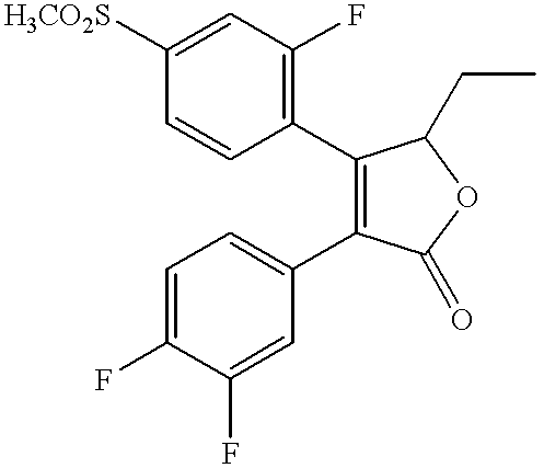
C1=CC([H3CO2S])=CC(F)=C1C1=C(C2=CC=C(F)C(F)=C2)C(=O)OC1CC
